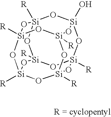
[R][Si]12O[Si]3(O)O[Si]4([R])O[Si]([R])(O1)O[Si]1([R])O[Si]([R])(O[Si]([R])(O[Si]([R])(O1)O2)O3)O4
